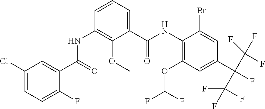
N(C1=C(OC(F)F)C=C(C(F)(C(F)(F)F)C(F)(F)F)C=C1Br)C(C1=CC=CC(NC(C2=CC(Cl)=CC=C2F)=O)=C1OC)=O
